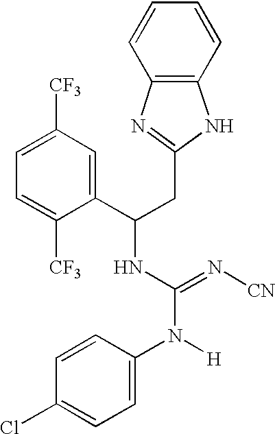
C12=C(C=CC=C1)NC(CC(C1=CC([CF3])=CC=C1[CF3])NC(=N[CN])N([H])C1=CC=C(Cl)C=C1)=N2
